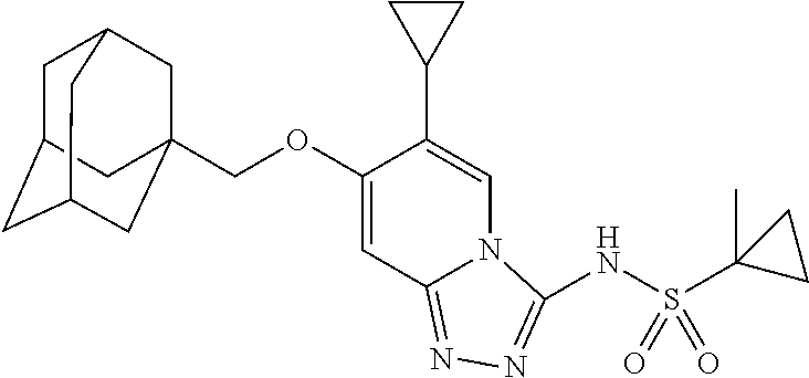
C1C2CC3CC(COC4=CC5=NN=C(NS(C6(C)CC6)(=O)=O)N5C=C4C4CC4)(CC1C3)C2
